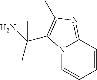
N12C=CC=CC1=NC(C)=C2C(N)(C)C
